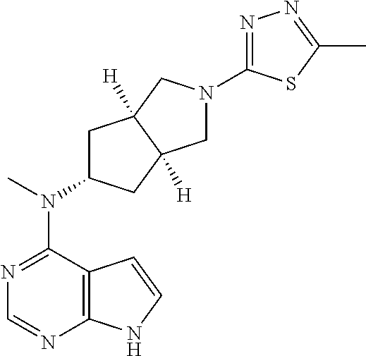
C12=C(N=CN=C1N(C)C1CC3([H])C([H])(C1)CN(C1=NN=C(C)S1)C3)NC=C2
